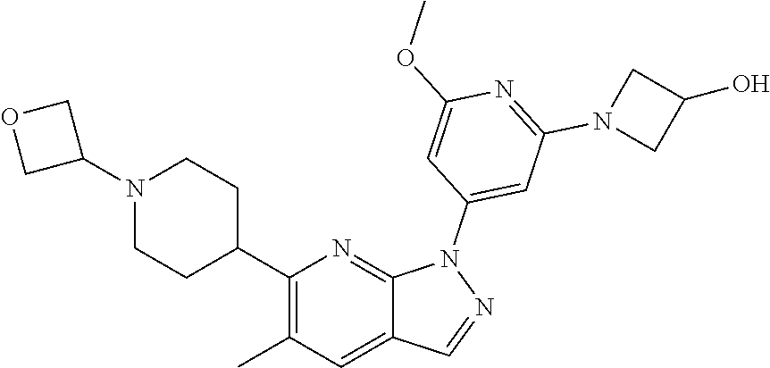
C1(C2CCN(C3COC3)CC2)=C(C)C=C2C(=N1)N(C1=CC(N3CC(O)C3)=NC(OC)=C1)N=C2
